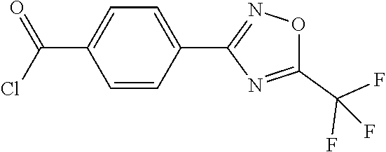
C1=CC(C2=NOC(C(F)(F)F)=N2)=CC=C1C(=O)Cl
